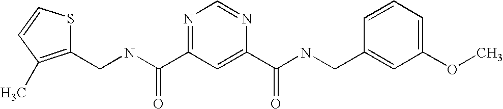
C(NC(=O)C1=NC=NC(C(=O)NCC2=CC(OC)=CC=C2)=C1)C1=C(C)C=CS1
